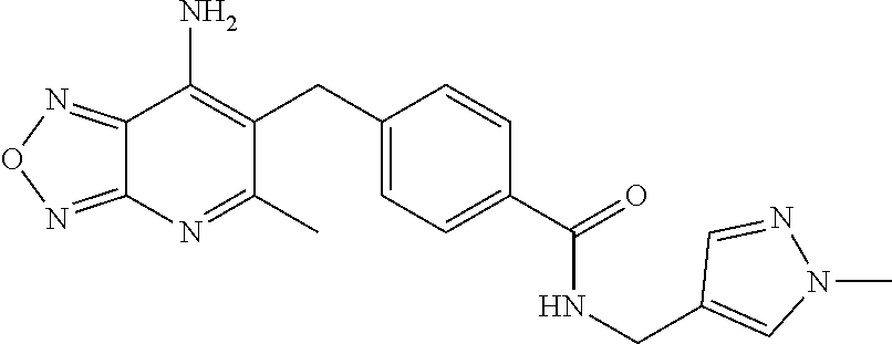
C12=NON=C1N=C(C)C(CC1=CC=C(C(NCC3=CN(C)N=C3)=O)C=C1)=C2N
